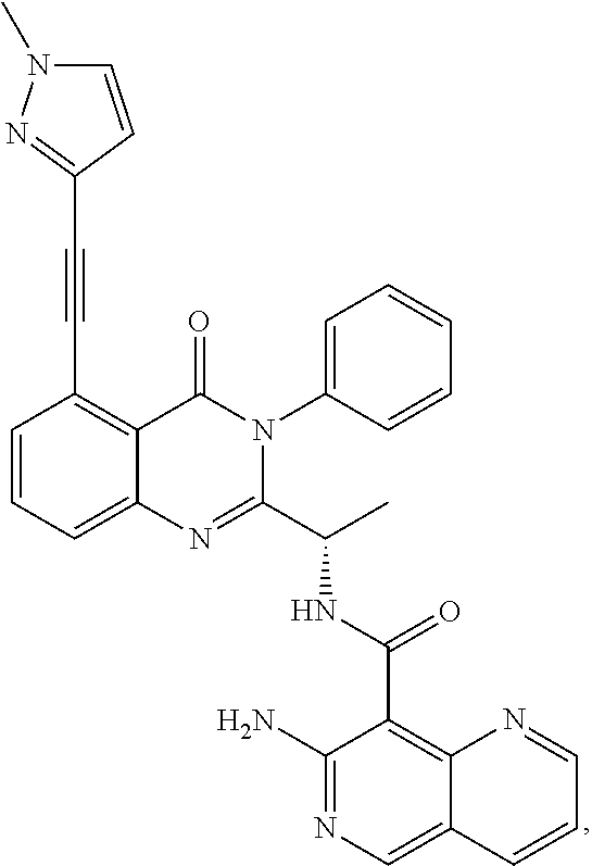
C1=CC=C2C(=C1C#CC1=NN(C)C=C1)C(=O)N(C1=CC=CC=C1)C(C(C)NC(C1=C3C(=CN=C1N)C=CC=N3)=O)=N2
